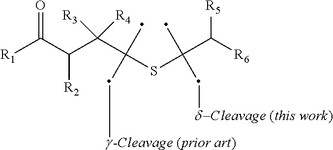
[R1]C(C(C(C(SC(C([R6])[R5])(C)C[d-Cleavage (this work)])(C)C[g-Cleavage (prior art)])([R3])[R4])[R2])=O
